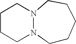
C1CCCCN2N1CCCC2
